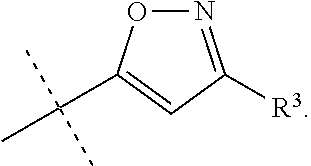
N1=C([R3])C=C(C(C)(C)C)O1
